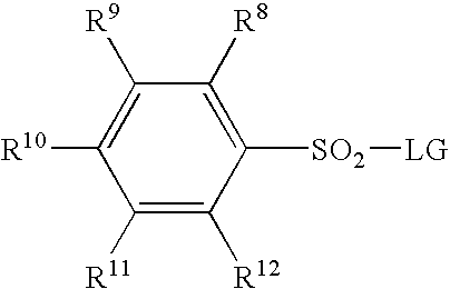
C1([R11])=C([R12])C([SO2][LG])=C([R8])C([R9])=C1[R10]
